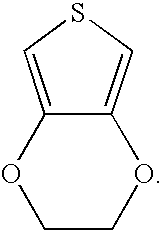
S1C=C2C(=C1)OCCO2
